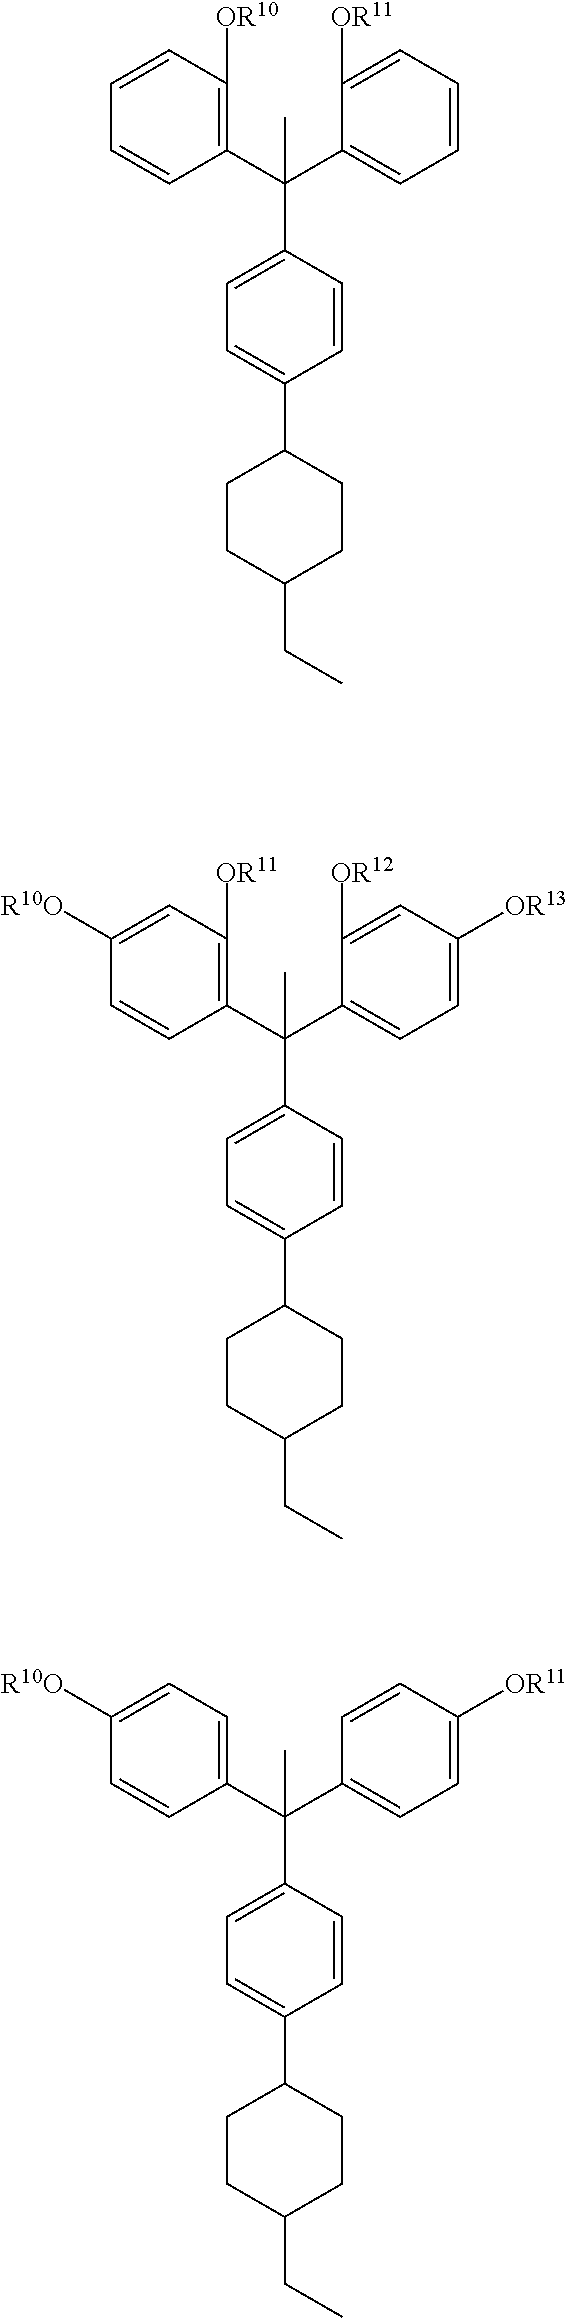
C1(C(C2=CC=C([OR11])C=C2)(C2=CC=C(C3CCC(CC)CC3)C=C2)C)=CC=C([R10O])C=C1.C1(C(C2=CC=CC=C2[OR11])(C2=CC=C(C3CCC(CC)CC3)C=C2)C)=C([OR10])C=CC=C1.C1(C(C2=CC=C([OR13])C=C2[OR12])(C2=CC=C(C3CCC(CC)CC3)C=C2)C)=C([OR11])C=C([R10O])C=C1
